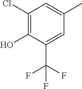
C1(Cl)=C(O)C(C(F)(F)F)=CC(C)=C1
